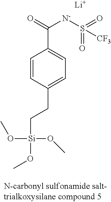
C1=CC(CC[Si](OC)(OC)OC)=CC=C1C(=O)[N-]S([CF3])(=O)=O.[Li]
